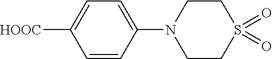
[HOOC]C1=CC=C(N2CCS(=O)(=O)CC2)C=C1
